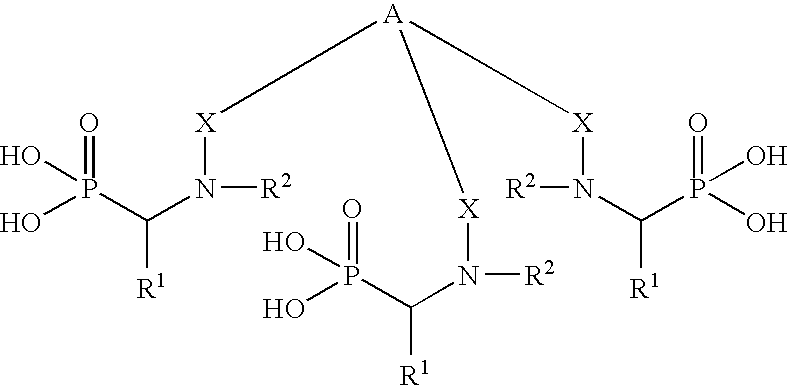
[R1]C(N([R2])[X][A]([X]N(C([R1])P(O)(O)=O)[R2])[X]N(C([R1])P(O)(O)=O)[R2])P(O)(O)=O
